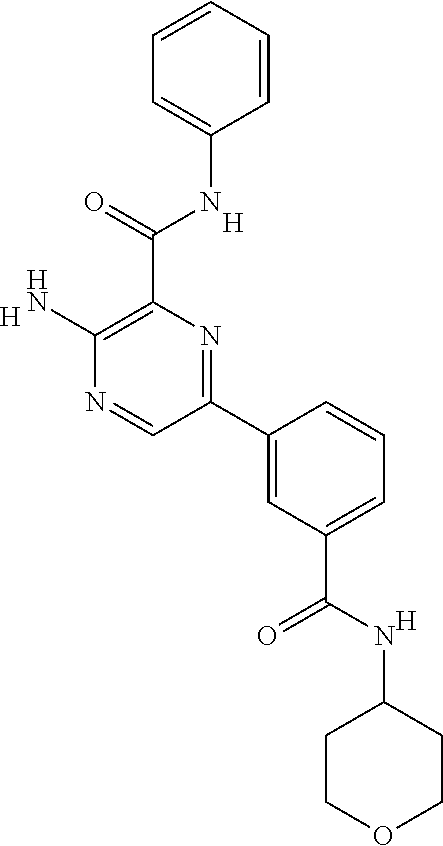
C1=CC=CC(NC(C2=C(N)N=CC(C3=CC(C(NC4CCOCC4)=O)=CC=C3)=N2)=O)=C1.[H].[H].[H]
